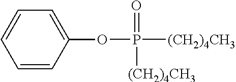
C1=CC(OP([(CH2)4CH3])(=O)[(CH2)4CH3])=CC=C1
